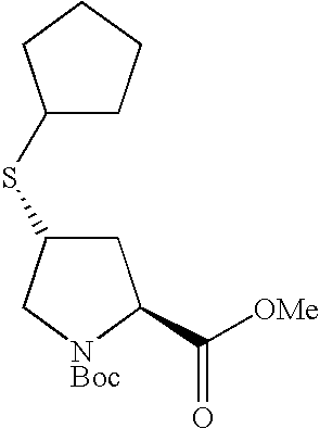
C1C(SC2CCCC2)C[NBoc]C1C([OMe])=O
